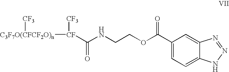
C1=C(C(OCCNC([CF]([CF3])[C3F7O(CFCF2O)n][CF3])=O)=O)C=C2C(=C1)NN=N2
